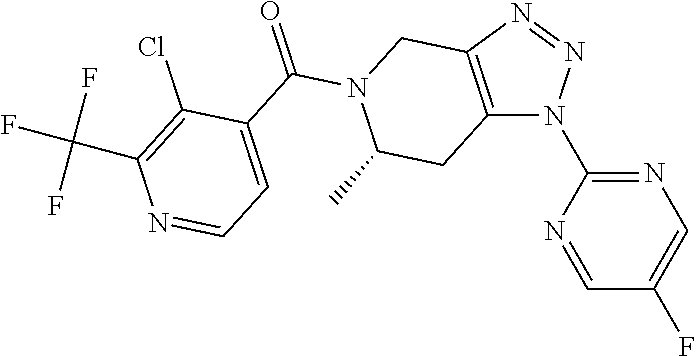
C12=C(N=NN1C1=NC=C(F)C=N1)CN(C(C1=CC=NC(C(F)(F)F)=C1Cl)=O)C(C)C2
